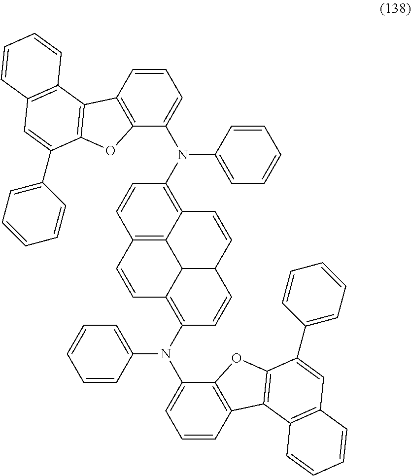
C1=CC2=C(C(N(C3=CC=CC=C3)C3=C4C5=C(C=C3)C=CC3=C(N(C6=CC=CC=C6)C6=CC=CC7=C6OC6=C7C7=C(C=C6C6=CC=CC=C6)C=CC=C7)C=CC(C53)C=C4)=C1)OC1=C2C2=C(C=C1C1=CC=CC=C1)C=CC=C2
